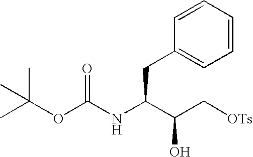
CC(OC(NC(C(C[OTs])O)CC1=CC=CC=C1)=O)(C)C
